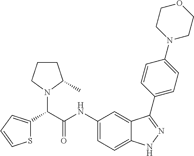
C(C(NC1=CC=C2C(=C1)C(C1=CC=C(N3CCOCC3)C=C1)=NN2)=O)(N1C(C)CCC1)C1=CC=CS1
